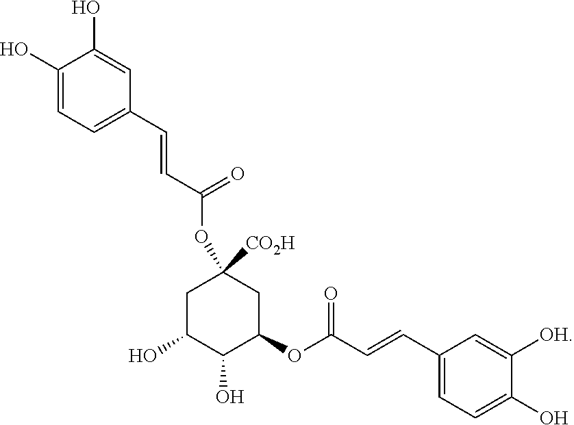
C1(O)=CC=C(C=CC(OC2([CO2H])CC(O)C(O)C(OC(C=CC3=CC=C(O)C([OH])=C3)=O)C2)=O)C=C1O
